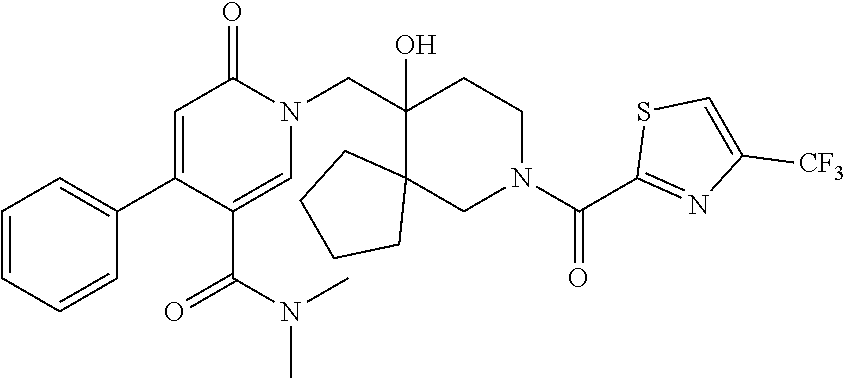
CN(C(C1=CN(CC2(O)C3(CN(C(=O)C4=NC([CF3])=CS4)CC2)CCCC3)C(=O)C=C1C1=CC=CC=C1)=O)C
